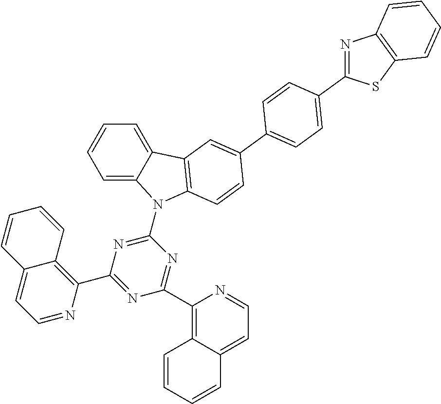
C1=C2C(=CC=C1)C1=C(N2C2=NC(C3=C4C(=CC=N3)C=CC=C4)=NC(C3=C4C(=CC=N3)C=CC=C4)=N2)C=CC(C2=CC=C(C3=NC4=C(S3)C=CC=C4)C=C2)=C1
